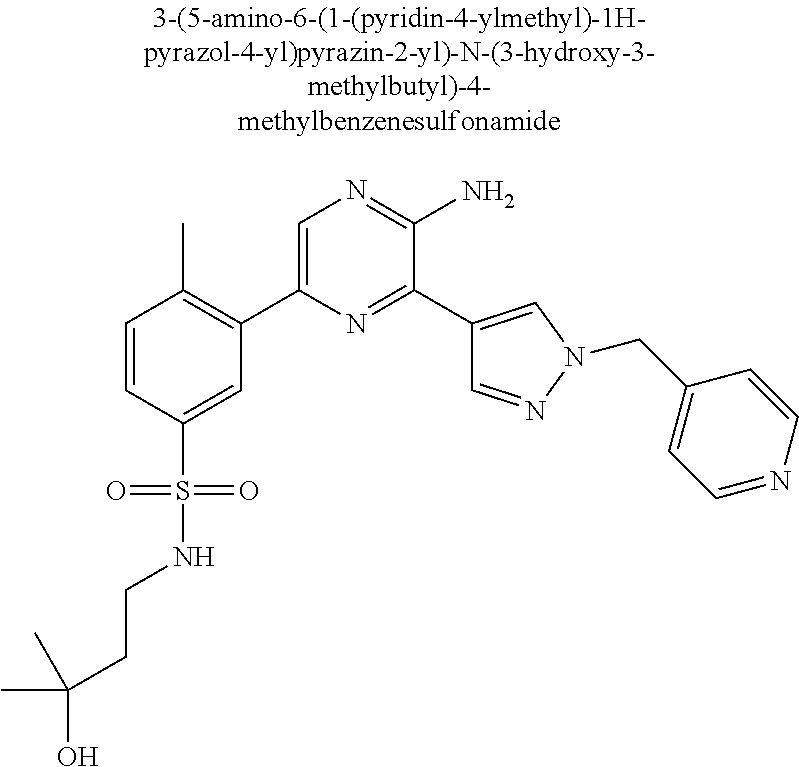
C1=CC(S(=O)(=O)NCCC(C)(O)C)=CC(C2=CN=C(N)C(C3=CN(CC4=CC=NC=C4)N=C3)=N2)=C1C
